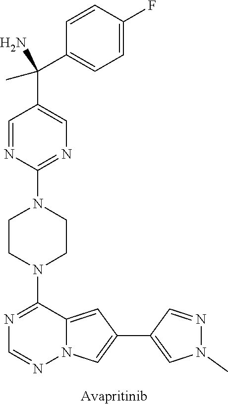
C1(C(C2=CN=C(N3CCN(C4=NC=NN5C4=CC(C4=CN(C)N=C4)=C5)CC3)N=C2)(C)N)=CC=C(F)C=C1
